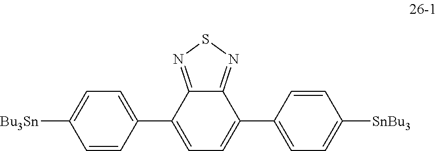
C1=C(C2=CC=C([Bu3Sn])C=C2)C2=NSN=C2C(C2=CC=C([SnBu3])C=C2)=C1
